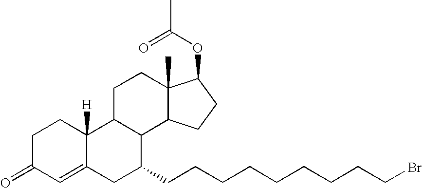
C12=CC(=O)CCC1([H])C1C(C(CCCCCCCCCBr)C2)C2C(C)(CC1)C(OC(C)=O)CC2
